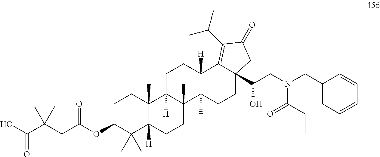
C1C(OC(CC(C(O)=O)(C)C)=O)C(C)(C)C2([H])C(C)(C1)C1([H])C(C)(CC2)C2(C)C([H])(CC1)C1=C(C(C)C)C(=O)CC1(C(O)CN(CC1=CC=CC=C1)C(CC)=O)CC2
